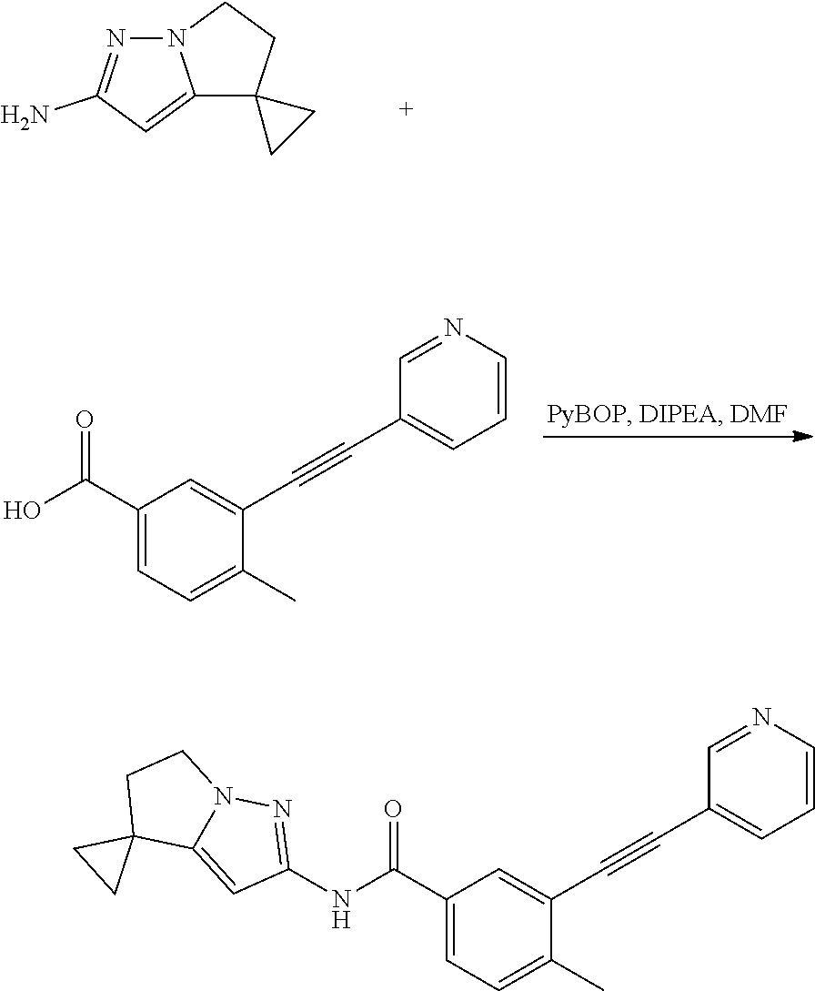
C1(N)=NN2C(=C1)C1(CC2)CC1.C(O)(=O)C1=CC=C(C)C(C#CC2=CC=CN=C2)=C1.C(NC1=NN2C(=C1)C1(CC2)CC1)(=O)C1=CC=C(C)C(C#CC2=CC=CN=C2)=C1
